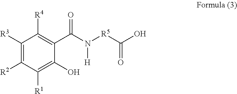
C1([R3])=C([R2])C([R1])=C(O)C(C(N([R5]C(O)=O)[H])=O)=C1[R4]
